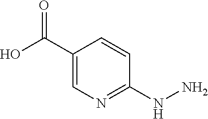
C1(C(O)=O)=CN=C(NN)C=C1
